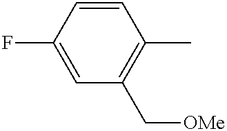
C1(F)=CC(C[OMe])=C(C)C=C1
